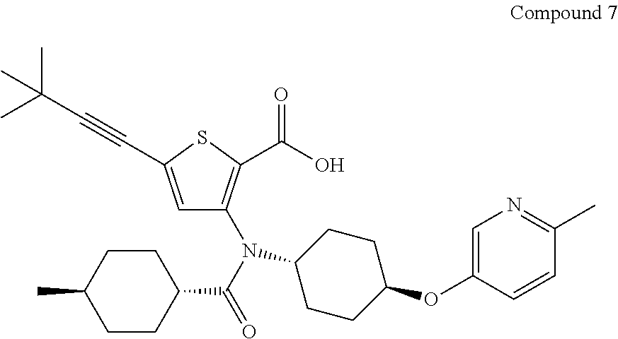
C1=C(C#CC(C)(C)C)SC(C(O)=O)=C1N(C(=O)C1CCC(C)CC1)C1CCC(OC2=CN=C(C)C=C2)CC1
